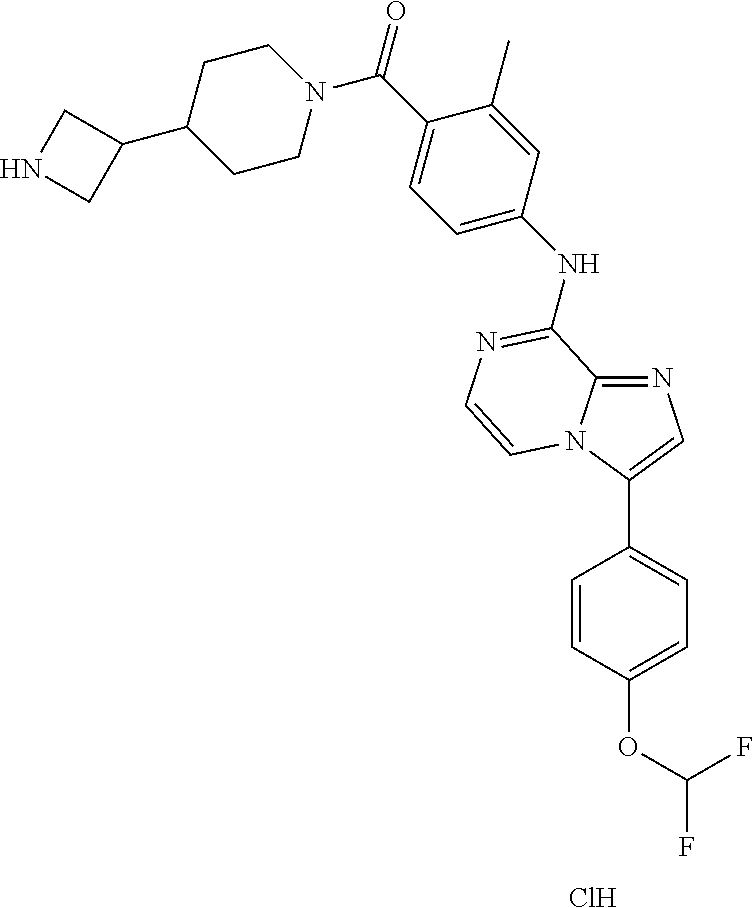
C1(NC2=NC=CN3C(C4=CC=C(OC(F)F)C=C4)=CN=C32)=CC=C(C(N2CCC(C3CNC3)CC2)=O)C(C)=C1.Cl
